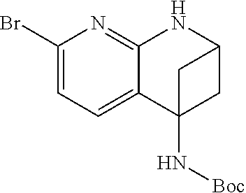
C1(Br)=CC=C2C(=N1)NC1CC2(N[Boc])C1
